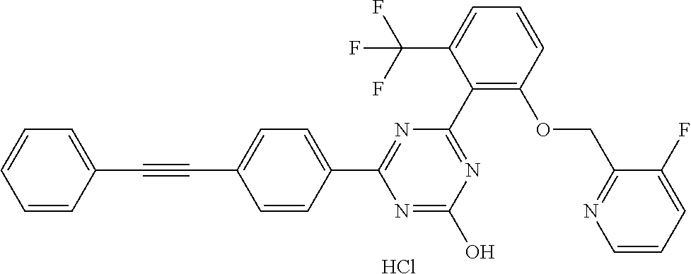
N1=C(C2=C(OCC3=NC=CC=C3F)C=CC=C2C(F)(F)F)N=C(C2=CC=C(C#CC3=CC=CC=C3)C=C2)N=C1O.Cl
